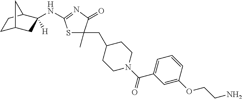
C1C2CC(NC3=NC(=O)C(CC4CCN(C(C5=CC=CC(OCCN)=C5)=O)CC4)(C)S3)([H])C(C1)C2
